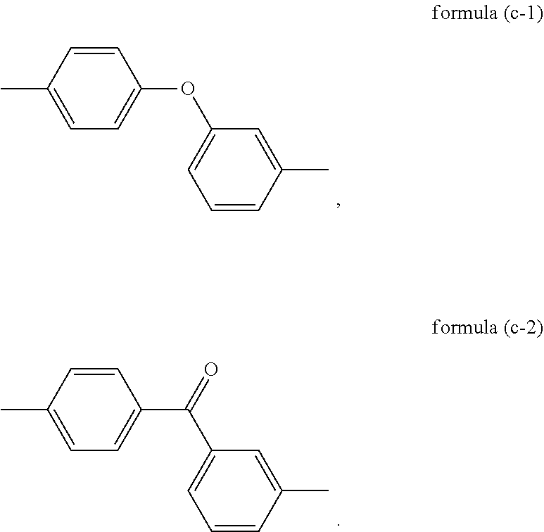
C1=C(C)C=CC=C1OC1=CC=C(C)C=C1.C1=C(C)C=CC=C1C(C1=CC=C(C)C=C1)=O
